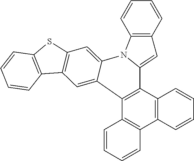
C12=C(C3=C(C4=C1C=CC=C4)C1=CC4=C(C=C1N1C3=CC3=C1C=CC=C3)SC1=C4C=CC=C1)C=CC=C2
